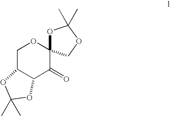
C1C2C(C(=O)C3(O1)OC(C)(C)OC3)OC(C)(C)O2
